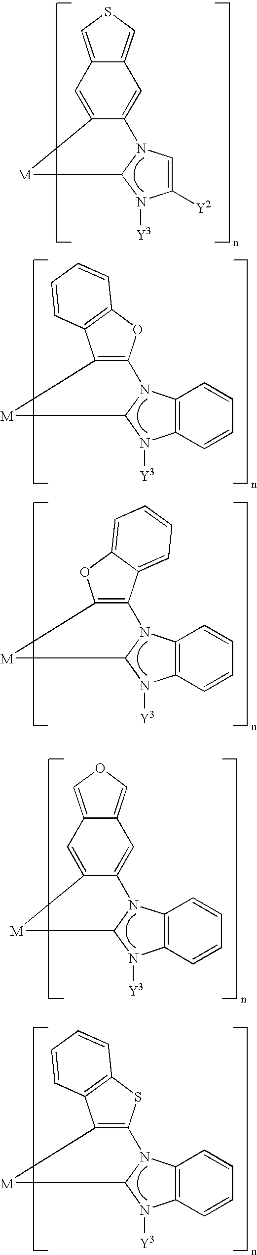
C1([Y2])=CN2C(N1[Y3])[M]C1=CC3=CSC=C3C=C21.C12=C(N3C(N1[Y3])[M]C1=C3OC3=C1C=CC=C3)C=CC=C2.C12=C(N3C(N1[Y3])[M]C1=C3C3=CC=CC=C3O1)C=CC=C2.C12=C(N3C(N1[Y3])[M]C1=CC4=COC=C4C=C31)C=CC=C2.C12=C(N3C(N1[Y3])[M]C1=C3SC3=C1C=CC=C3)C=CC=C2
